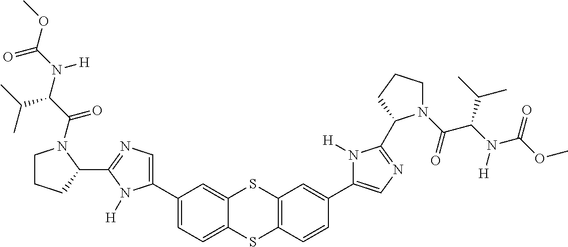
C12=CC(C3=CN=C(C4N(C(=O)C(C(C)C)N([H])C(OC)=O)CCC4)N3[H])=CC=C1SC1=C(S2)C=C(C2=CN=C(C3N(C(C(C(C)C)N(C(=O)OC)[H])=O)CCC3)N2[H])C=C1
